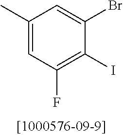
C1(C)=CC(F)=C(I)C(Br)=C1
